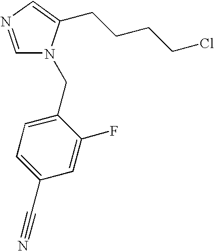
C1=NC=C(CCCCCl)N1CC1=CC=C(C#N)C=C1F
